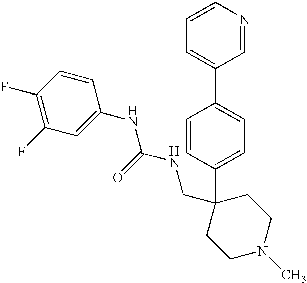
C1=C(C2(CNC(NC3=CC(F)=C(F)C=C3)=O)CCN(C)CC2)C=CC(C2=CC=CN=C2)=C1
